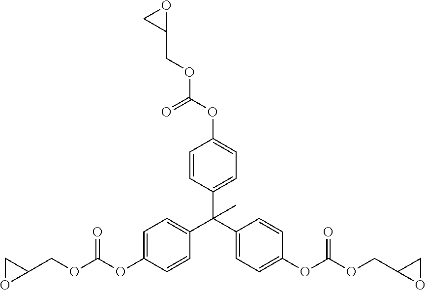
C1(C(C2=CC=C(OC(OCC3OC3)=O)C=C2)(C2=CC=C(OC(OCC3OC3)=O)C=C2)C)=CC=C(OC(OCC2OC2)=O)C=C1
